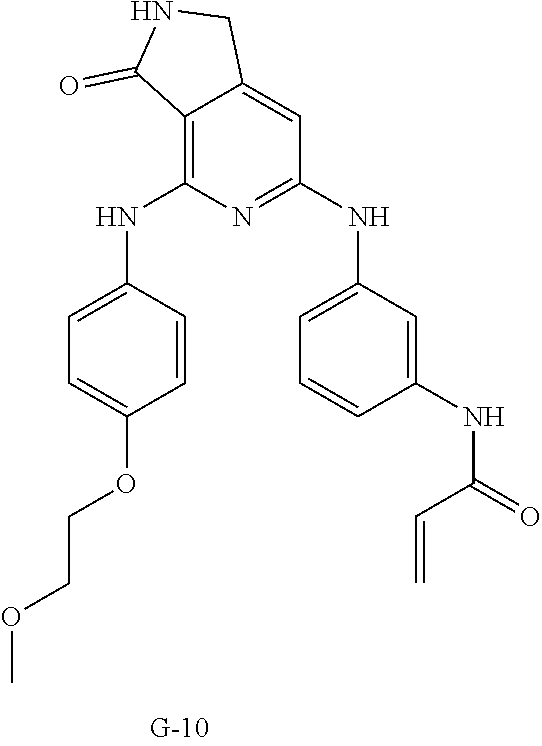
C12=C(NC3=CC=C(OCCOC)C=C3)N=C(NC3=CC=CC(NC(C=C)=O)=C3)C=C1CNC2=O
